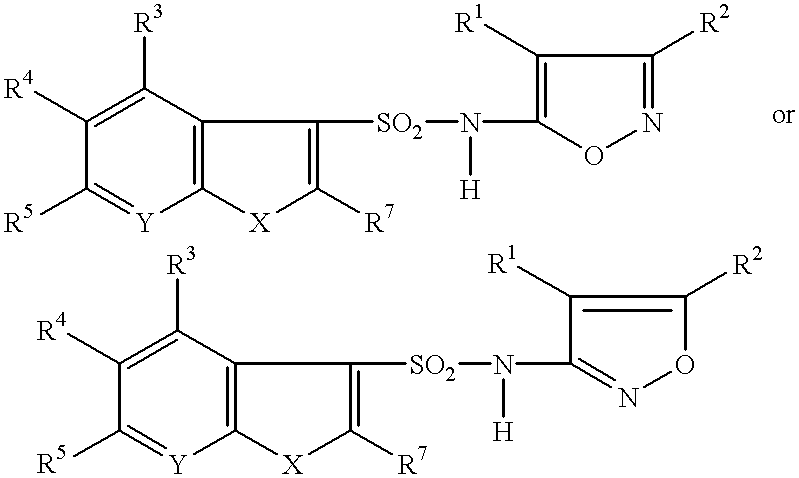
C1([R3])=C([R4])C([R5])=[Y]C2=C1C([SO2]N([H])C1=C([R1])C([R2])=NO1)=C([R7])[X]2.C1([R3])=C([R4])C([R5])=[Y]C2=C1C([SO2]N([H])C1=NOC([R2])=C1[R1])=C([R7])[X]2
